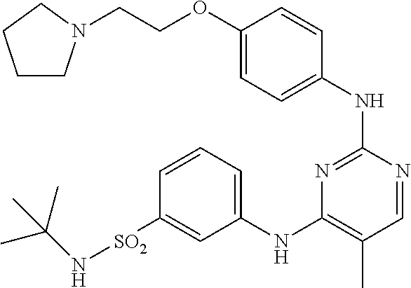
C1CN(CCOC2=CC=C(NC3=NC(NC4=CC=CC([SO2]NC(C)(C)C)=C4)=C(C)C=N3)C=C2)CC1
